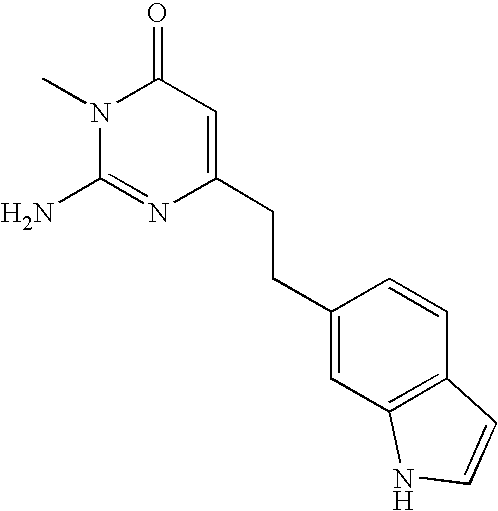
N1(C)C(N)=NC(CCC2=CC3=C(C=C2)C=CN3)=CC1=O
